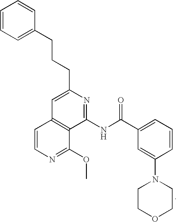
C1=CN=C(OC)C2=C1C=C(CCCC1=CC=CC=C1)N=C2NC(C1=CC=CC(N2CCOCC2)=C1)=O
